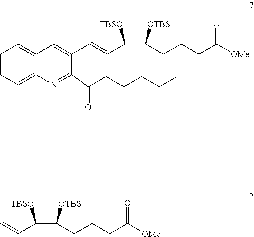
C1(C(CCCCC)=O)=NC2=CC=CC=C2C=C1C=CC(C([OTBS])CCCC([OMe])=O)[TBSO].C=CC(C([OTBS])CCCC([OMe])=O)[TBSO]
